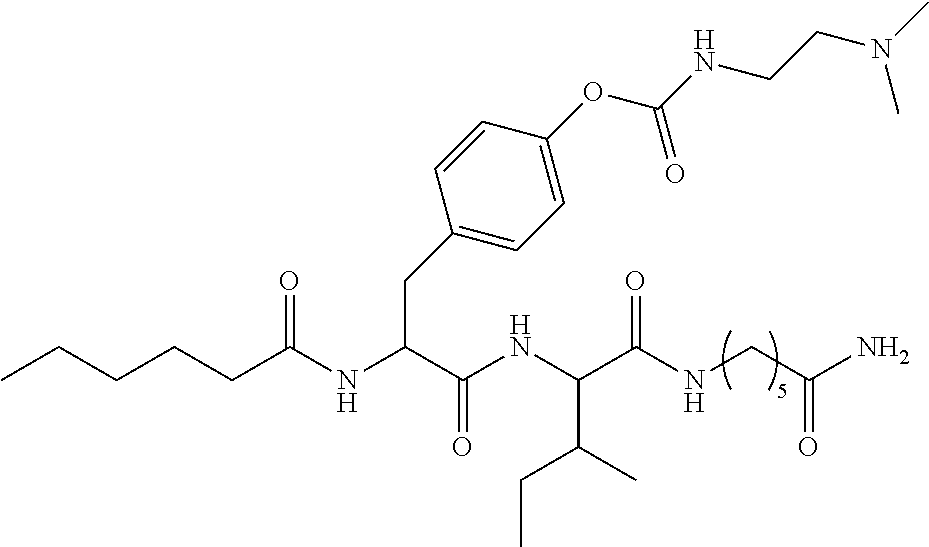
CCCCCC(NC(CC1=CC=C(OC(NCCN(C)C)=O)C=C1)C(=O)NC(C(NCC(N)=O)=O)C(C)CC)=O
